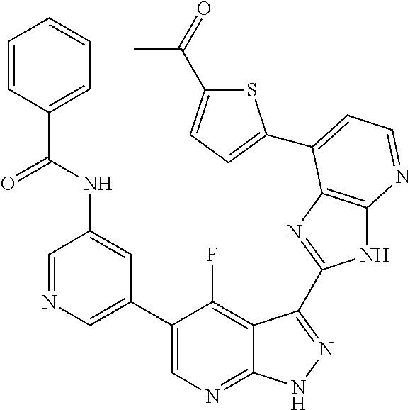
C1=NC=C(C2=CN=C3C(=C2F)C(C2=NC4=C(N2)N=CC=C4C2=CC=C(C(=O)C)S2)=NN3)C=C1NC(C1=CC=CC=C1)=O
